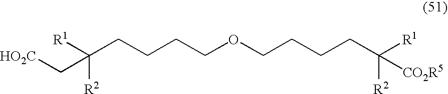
[R1]C(CCCCOCCCCC([R1])([R2])[CO2R5])([R2])C[HO2C]
